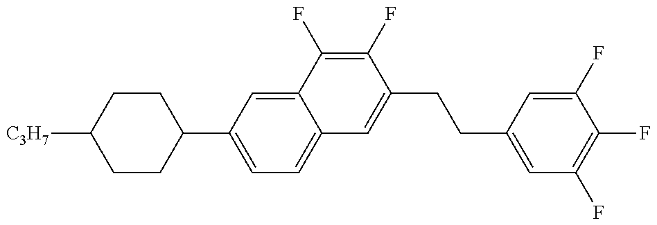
C1CC(C2=CC=C3C(=C2)C(F)=C(F)C(CCC2=CC(F)=C(F)C(F)=C2)=C3)CCC1[C3H7]
